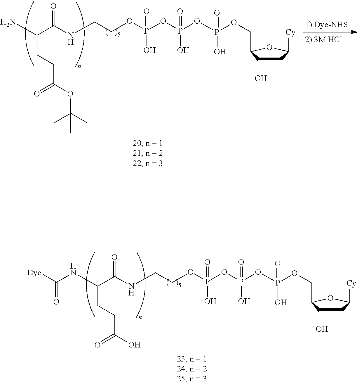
N(CCOP(OP(OP(OCC1C(O)CC([Cy])O1)(=O)O)(=O)O)(=O)O)C(C(N)CCC(OC(C)(C)C)=O)=O.N(CCOP(OP(OP(OCC1C(O)CC([Cy])O1)(=O)O)(=O)O)(=O)O)C(C(NC([Dye])=O)CCC(O)=O)=O
